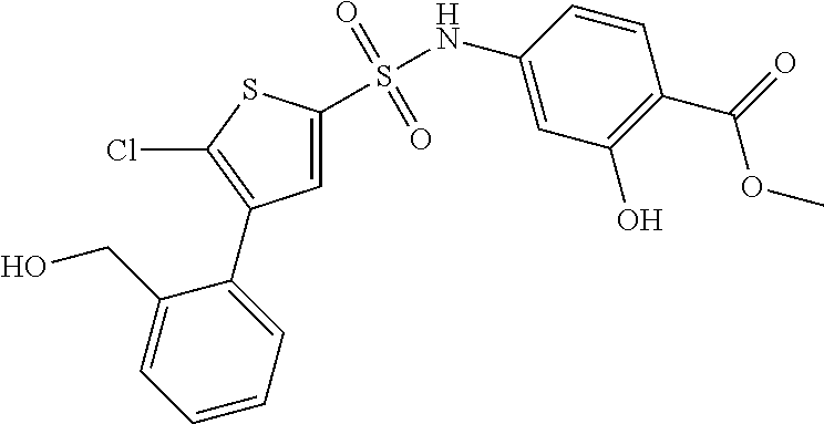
C1=C(NS(C2=CC(C3=CC=CC=C3CO)=C(Cl)S2)(=O)=O)C=CC(C(=O)OC)=C1O
